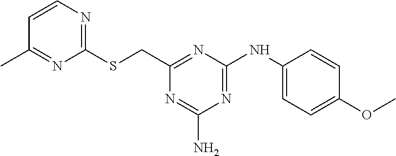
C1(CSC2=NC=CC(C)=N2)=NC(NC2=CC=C(OC)C=C2)=NC(N)=N1
